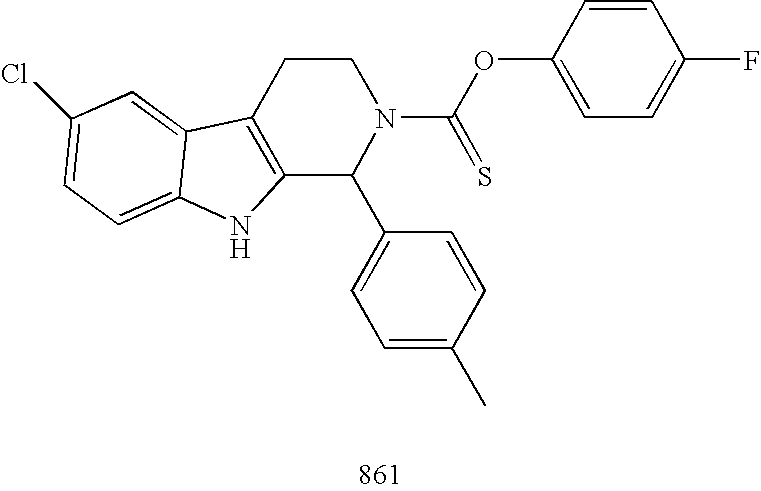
C12=C(CCN(C(OC3=CC=C(F)C=C3)=S)C1C1=CC=C(C)C=C1)C1=CC(Cl)=CC=C1N2
